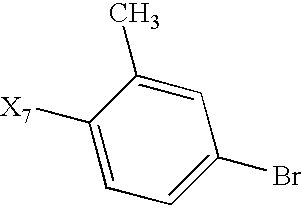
C1=C([X7])C(C)=CC(Br)=C1
